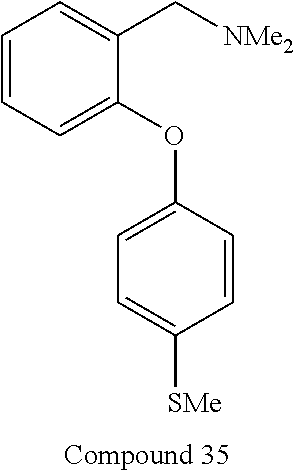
C1=CC=C(OC2=CC=C([SMe])C=C2)C(C[NMe2])=C1
